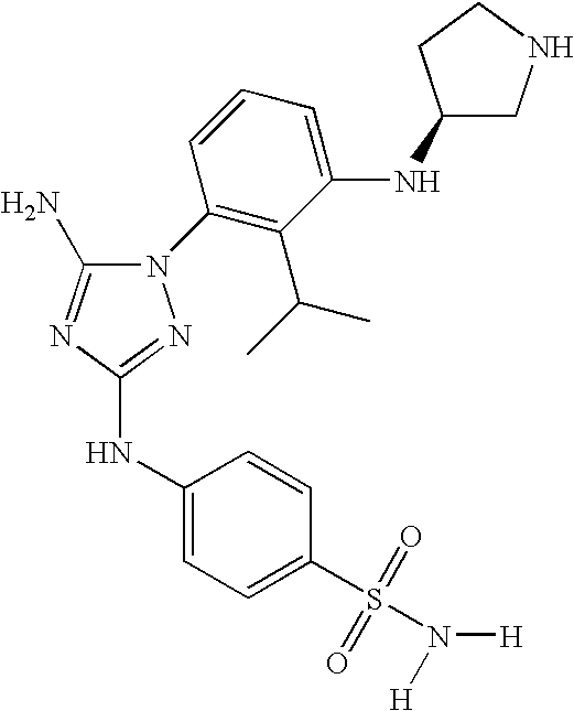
N1(C2=C(C(C)C)C(NC3CNCC3)=CC=C2)C(N)=NC(NC2=CC=C(S(=O)(=O)N([H])[H])C=C2)=N1
